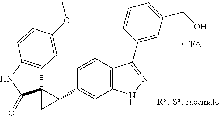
C12(C3=C(NC1=O)C=CC(OC)=C3)CC2C1=CC2=C(C=C1)C(C1=CC(CO)=CC=C1)=NN2
